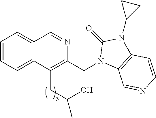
C1=CC=C2C(=C1)C=NC(CN1C3=C(N(C4CC4)C1=O)C=CN=C3)=C2CC(C)O
